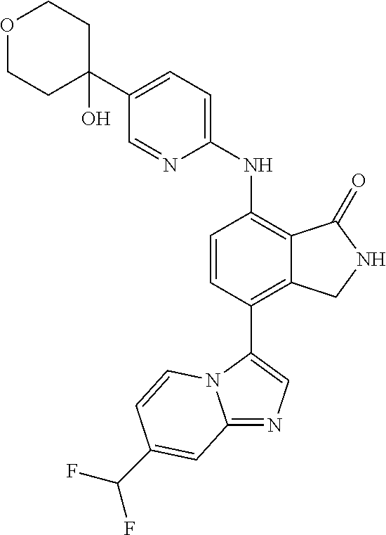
C1(C2(O)CCOCC2)=CC=C(NC2=C3C(=C(C4=CN=C5N4C=CC(C(F)F)=C5)C=C2)CNC3=O)N=C1
